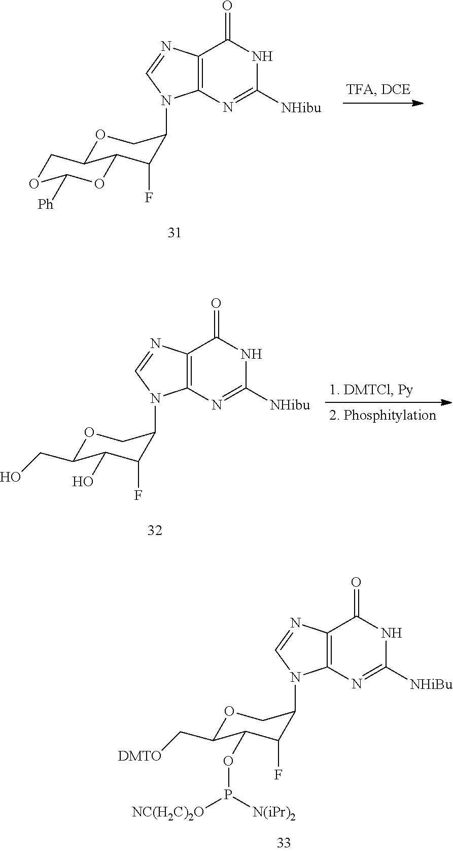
O(C1C(C[DMTO])OCC(N2C3=C(N=C2)C(=O)NC([NHiBu])=N3)C1F)P([N(iPr)2])[NC(H2C)2O].C1OC([Ph])OC2C1OCC(N1C3=C(N=C1)C(=O)NC([NHibu])=N3)C2F.C12=C(N=C([NHibu])NC1=O)N(C1C(F)C(O)C(CO)OC1)C=N2
